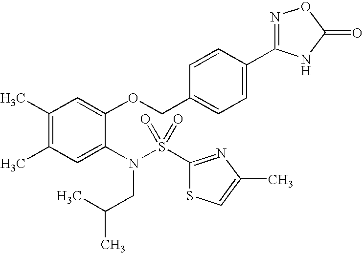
C1(C)=C(C)C=C(N(CC(C)C)S(C2=NC(C)=CS2)(=O)=O)C(OCC2=CC=C(C3=NOC(=O)N3)C=C2)=C1
